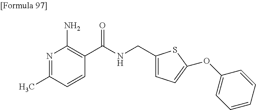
N1=C(C)C=CC(C(NCC2=CC=C(OC3=CC=CC=C3)S2)=O)=C1N
